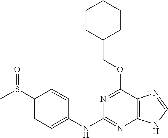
C1CC(COC2=NC(NC3=CC=C(S(C)=O)C=C3)=NC3=C2N=CN3)CCC1
